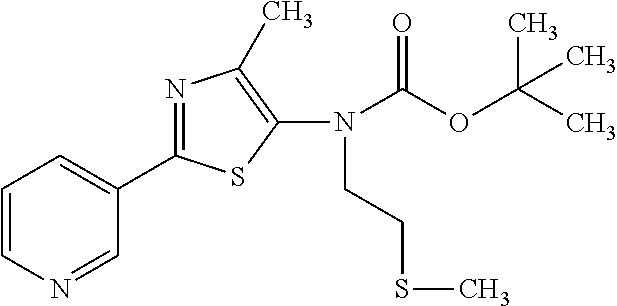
C1(C2=NC(C)=C(N(C(=O)OC(C)(C)C)CCSC)S2)=CC=CN=C1
